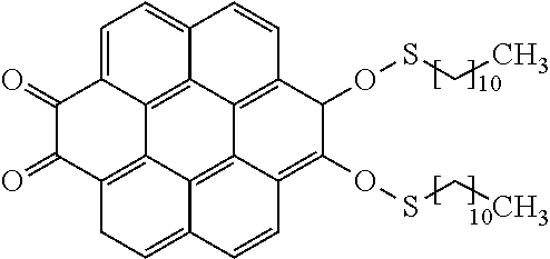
C1(=O)C(=O)C2=C3C4=C5C6=C(C(OSCC)C(OSCC)=C7C6=C3C(=CC2)C=C7)C=CC5=CC=C14
